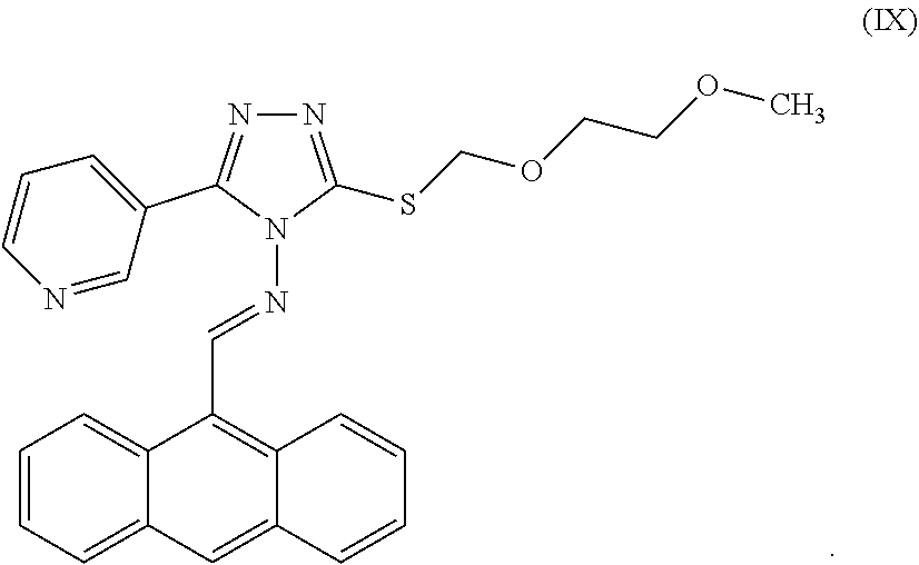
C1=CC=C2C(=C1)C(C=NN1C(SCOCCOC)=NN=C1C1=CC=CN=C1)=C1C(=C2)C=CC=C1
